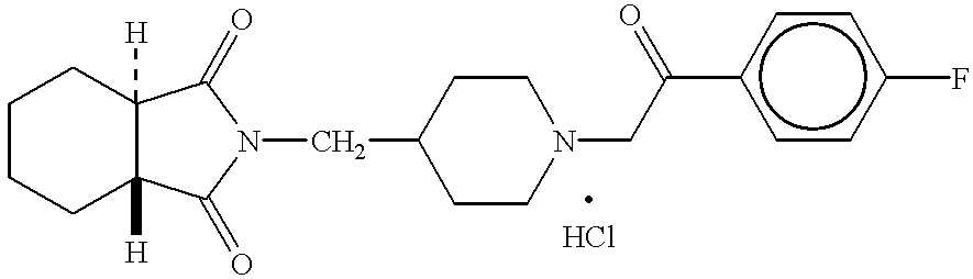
C1CCC2([H])C([H])(C1)C(=O)N(CC1CCN(CC(c3ccc(F)cc3)=O)CC1)C2=O
